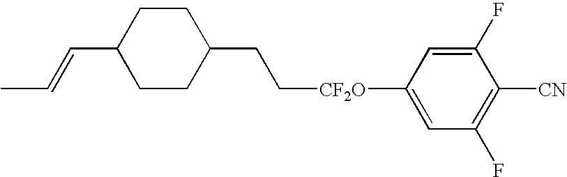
C1CC(CC[CF2O]C2=CC(F)=C([CN])C(F)=C2)CCC1C=CC
